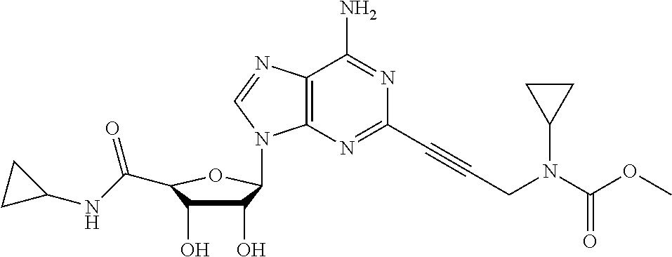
C1(O)C(O)C(C(NC2CC2)=O)OC1N1C2=C(N=C1)C(N)=NC(C#CCN(C(OC)=O)C1CC1)=N2
